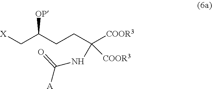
C(C(CCC([COOR3])(NC([A])=O)[COOR3])[OP])[X]
